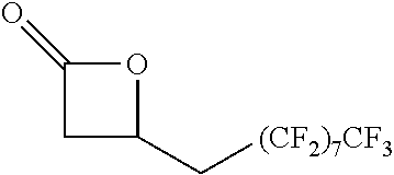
[(CF2)7CF3]CC1OC(=O)C1
